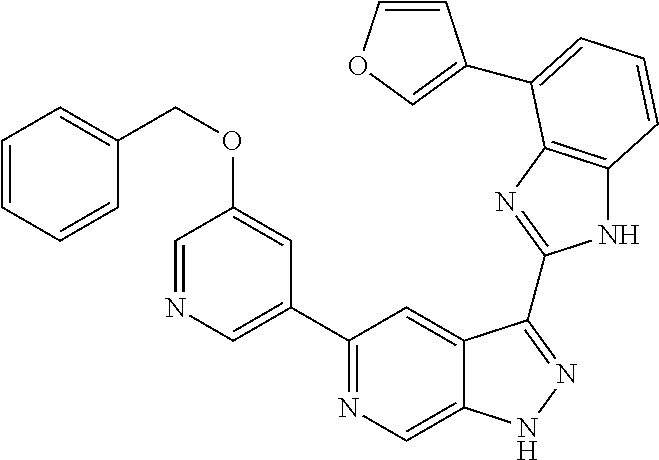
C1(C2=NC=C3C(=C2)C(C2=NC4=C(N2)C=CC=C4C2=COC=C2)=NN3)=CN=CC(OCC2=CC=CC=C2)=C1
